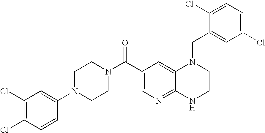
C1(Cl)=CC=C(Cl)C=C1CN1C2=CC(C(N3CCN(C4=CC(Cl)=C(Cl)C=C4)CC3)=O)=CN=C2NCC1
